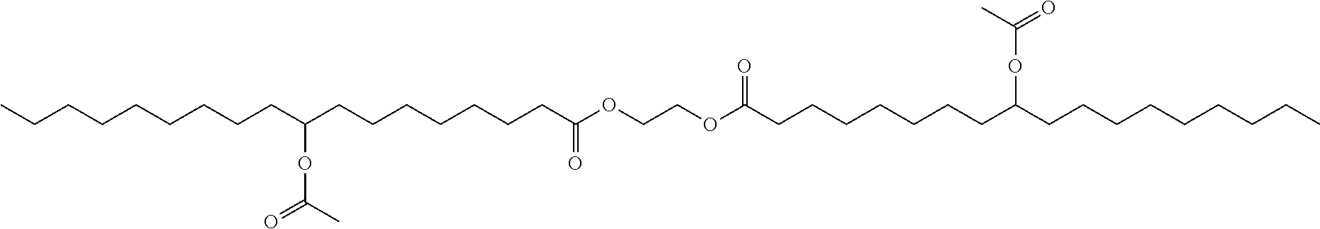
CCCCCCCCCC(CCCCCCCC(OCCOC(CCCCCCCC(CCCCCCCCC)OC(=O)C)=O)=O)OC(=O)C
